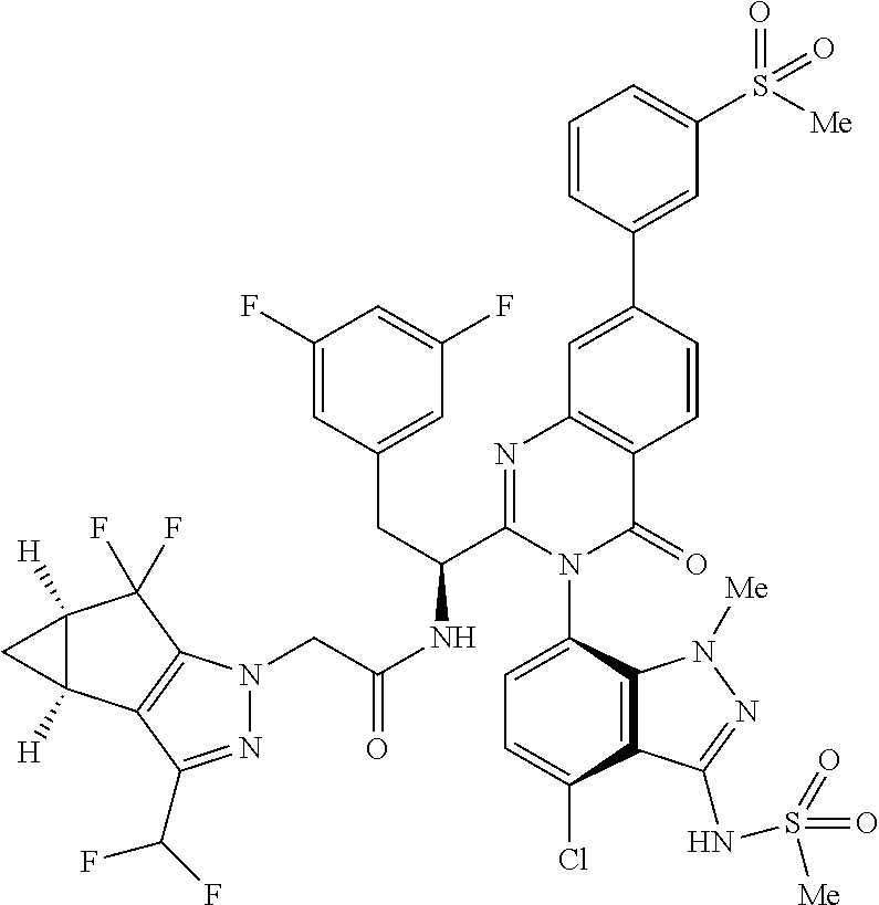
C12([H])C([H])(C3=C(C1(F)F)N(CC(NC(C1=NC4=C(C(=O)N1C1=CC=C(Cl)C5=C1N([Me])N=C5NS(=O)(=O)[Me])C=CC(C1=CC(S([Me])(=O)=O)=CC=C1)=C4)CC1=CC(F)=CC(F)=C1)=O)N=C3C(F)F)C2
